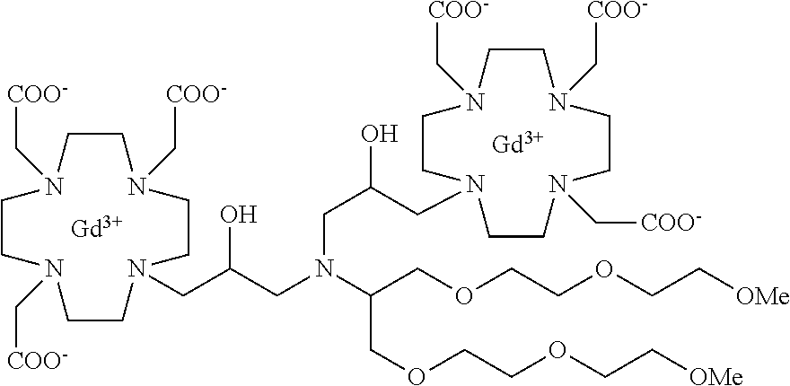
[Gd].[Gd].C1N(C[COO-])CCN(C[COO-])CCN(CC(CN(CC(O)CN2CCN(C[COO-])CCN(C[COO-])CCN(C[COO-])CC2)C(COCCOCC[OMe])COCCOCC[OMe])O)CCN(C[COO-])C1
